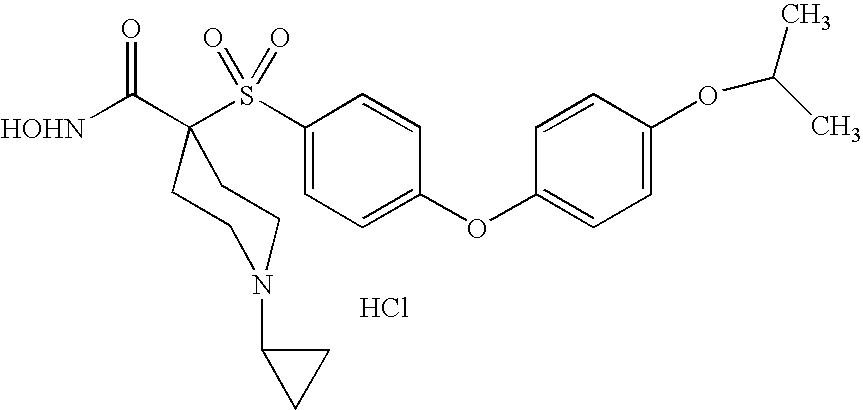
[HOHN]C(=O)C1(S(C2=CC=C(OC3=CC=C(OC(C)C)C=C3)C=C2)(=O)=O)CCN(C2CC2)CC1.Cl
